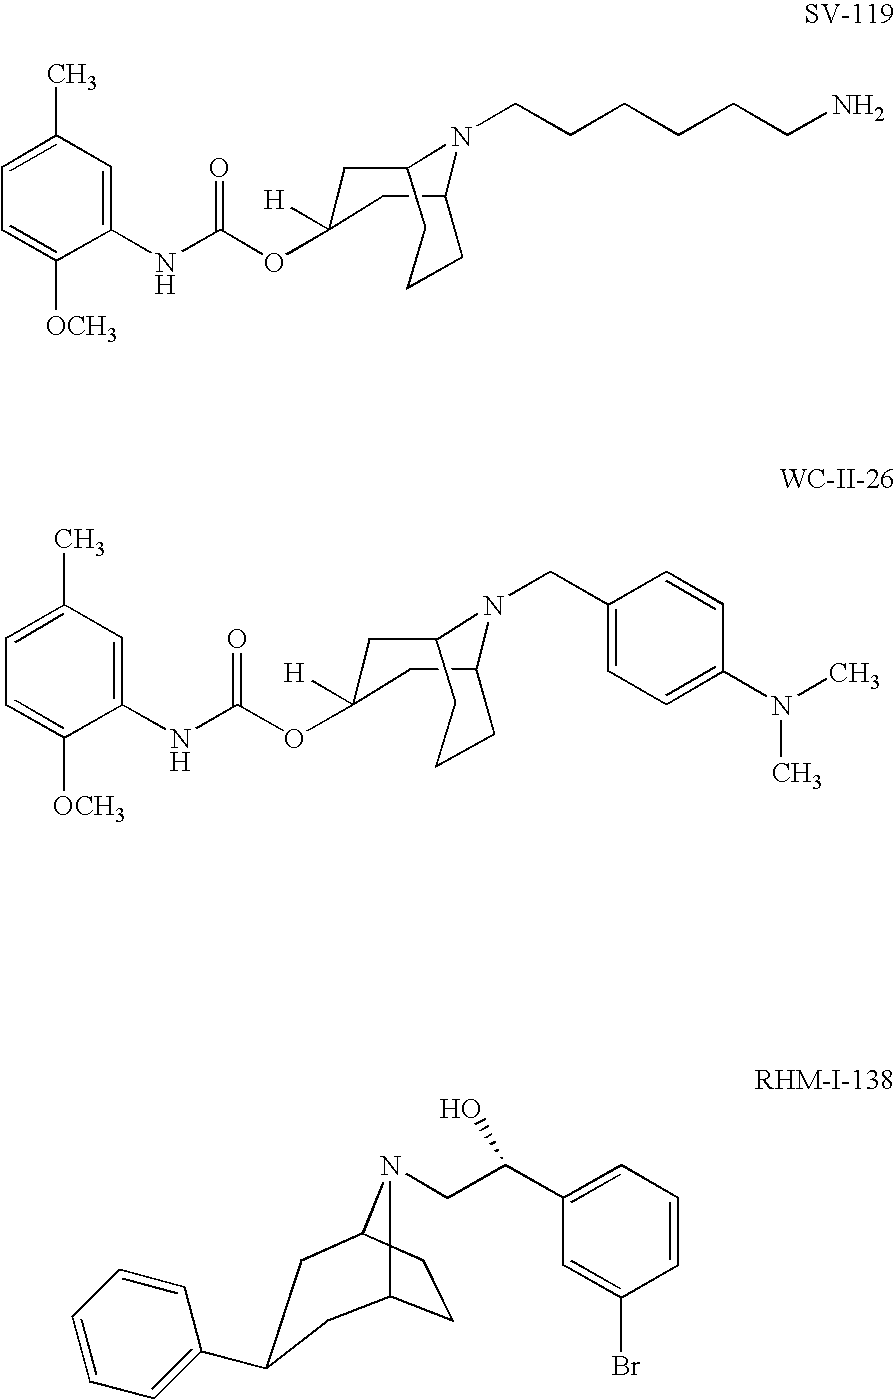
C1(NC(OC2([H])CC3N(CCCCCCN)C(C2)CCC3)=O)=CC(C)=CC=C1[OCH3].C1(NC(OC2([H])CC3N(CC4=CC=C(N(C)C)C=C4)C(C2)CCC3)=O)=CC(C)=CC=C1[OCH3].C12CCC(N1CC(C1=CC=CC(Br)=C1)O)CC(C1=CC=CC=C1)C2
